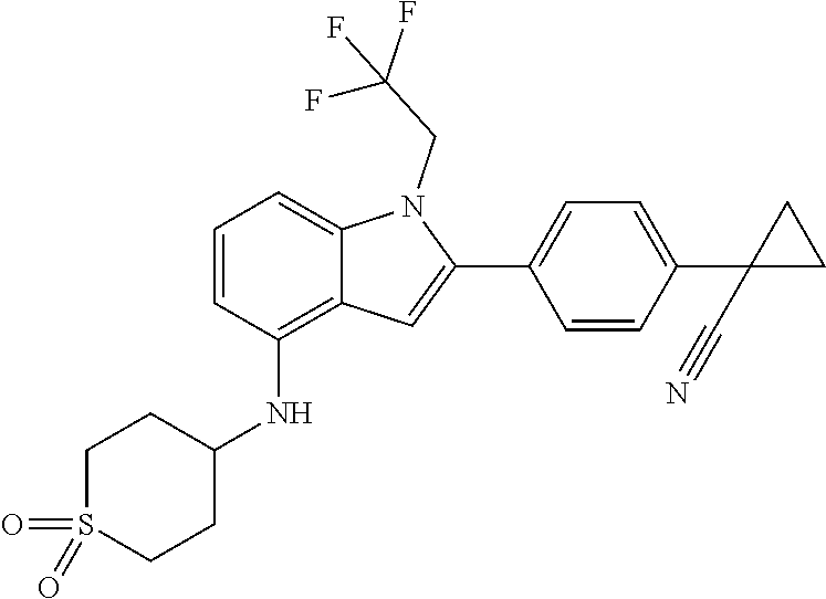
O=S1(=O)CCC(NC2=C3C(=CC=C2)N(CC(F)(F)F)C(C2=CC=C(C4(C#N)CC4)C=C2)=C3)CC1
